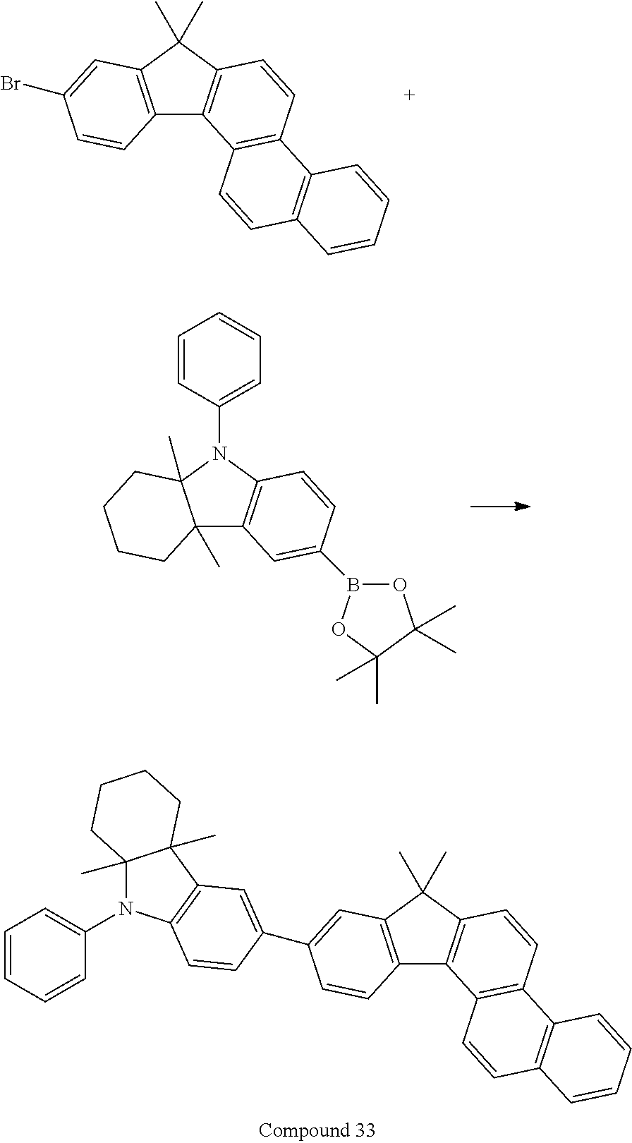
C12=C(C(C)(C)C3=C1C1=C(C=C3)C3=C(C=C1)C=CC=C3)C=C(Br)C=C2.C12(C)C3=C(N(C4=CC=CC=C4)C1(C)CCCC2)C=CC(B1OC(C)(C)C(C)(C)O1)=C3.C12=C(C(C)(C)C3=C1C1=C(C=C3)C3=C(C=C1)C=CC=C3)C=C(C1=CC3=C(N(C4=CC=CC=C4)C4(C)C3(C)CCCC4)C=C1)C=C2
